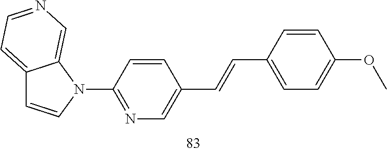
C12=CC=NC=C1N(C1=NC=C(C=CC3=CC=C(OC)C=C3)C=C1)C=C2
